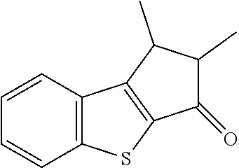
C1=CC2=C(C=C1)SC1=C2C(C)C(C)C1=O
